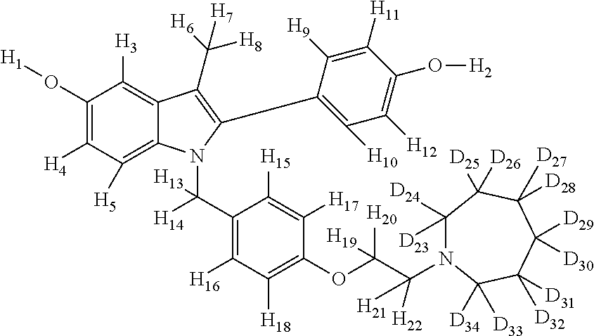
C1(O[H1])=C([H4])C([H5])=C2C(=C1[H3])C(C([H6])([H8])[H7])=C(C1=C([H10])C([H12])=C(O[H2])C([H11])=C1[H9])N2C(C1=C([H16])C([H18])=C(OC(C([H21])([H22])N2C([D23])([D24])C([D25])([D26])C([D28])([D27])C([D29])([D30])C([D31])([D32])C2([D34])[D33])([H20])[H19])C([H17])=C1[H15])([H14])[H13]
